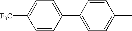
C1=CC(C2=CC=C(C)C=C2)=CC=C1[F3C]
